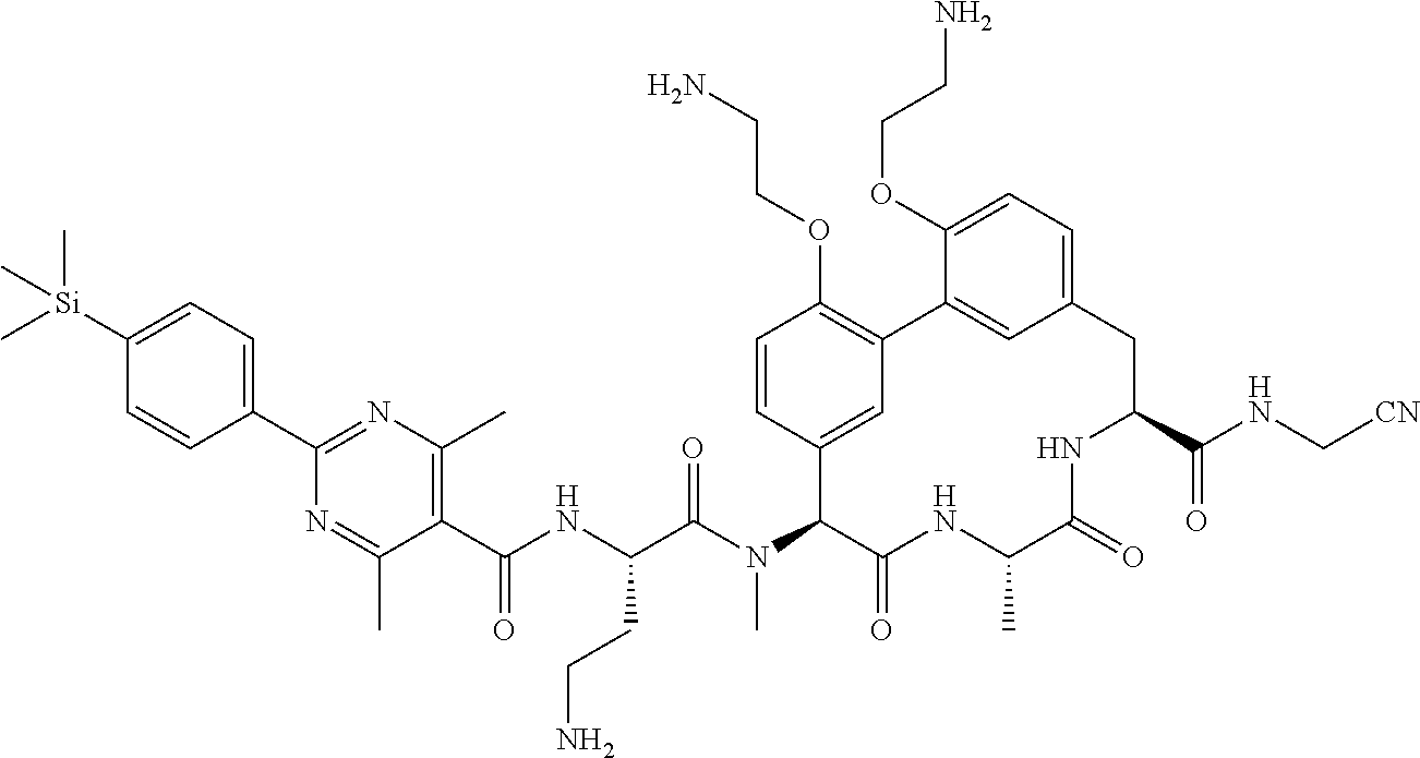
C1(C(NC(C(N(C2C(=O)NC(C)C(=O)NC(C(NC[CN])=O)CC3=CC=C(OCCN)C(=C3)C3=C(OCCN)C=CC2=C3)C)=O)CCN)=O)=C(C)N=C(C2=CC=C([Si](C)(C)C)C=C2)N=C1C
